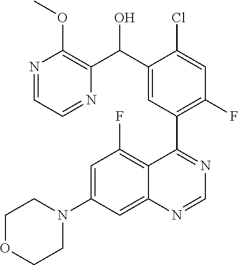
C12=CC(N3CCOCC3)=CC(F)=C1C(C1=C(F)C=C(Cl)C(C(C3=C(OC)N=CC=N3)O)=C1)=NC=N2
